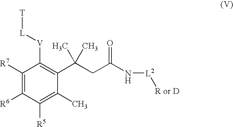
C1([R7])=C([R6])C([R5])=C(C)C(C(CC(N[L2][R or D])=O)(C)C)=C1[V][L][T]
